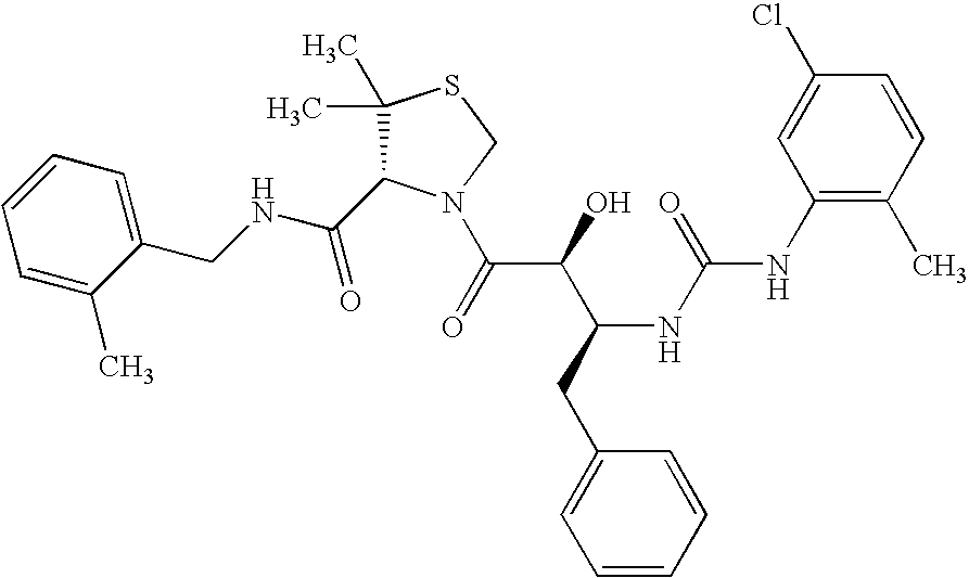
C(NCC1=CC=CC=C1C)(=O)C1C(C)(C)SCN1C(C(C(CC1=CC=CC=C1)NC(=O)NC1=C(C)C=CC(Cl)=C1)O)=O
